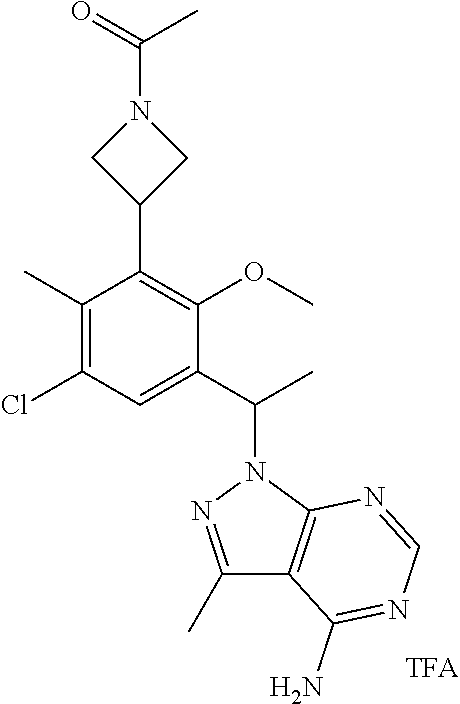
C1(C)=C(Cl)C=C(C(C)N2C3=C(C(C)=N2)C(N)=NC=N3)C(OC)=C1C1CN(C(C)=O)C1
